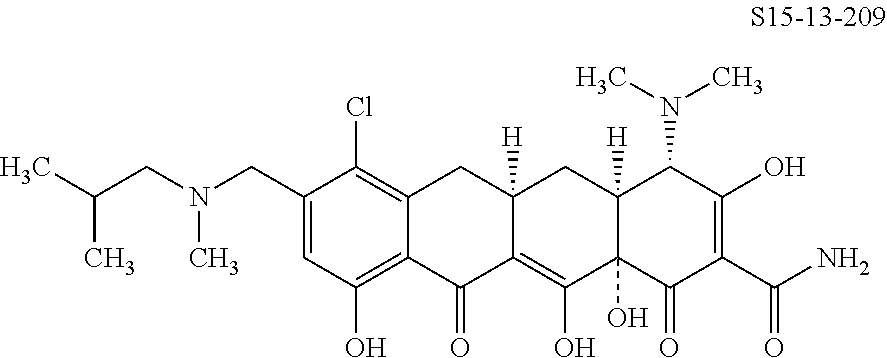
C12=C(Cl)C(CN(CC(C)C)C)=CC(O)=C1C(=O)C1=C(O)C3(O)C([H])(CC1([H])C2)C(N(C)C)C(O)=C(C(N)=O)C3=O
